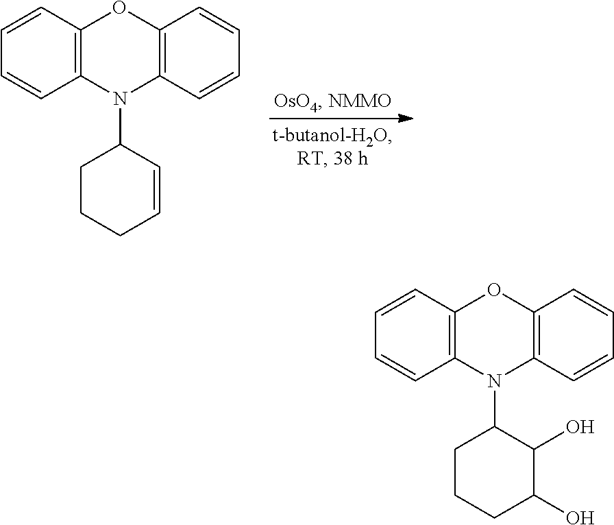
C12=C(C=CC=C1)OC1=C(N2C2CCCC=C2)C=CC=C1.C12=C(C=CC=C1)OC1=C(N2C2CCCC(O)C2O)C=CC=C1
